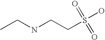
N(CC)CCS(O)(=O)=O
